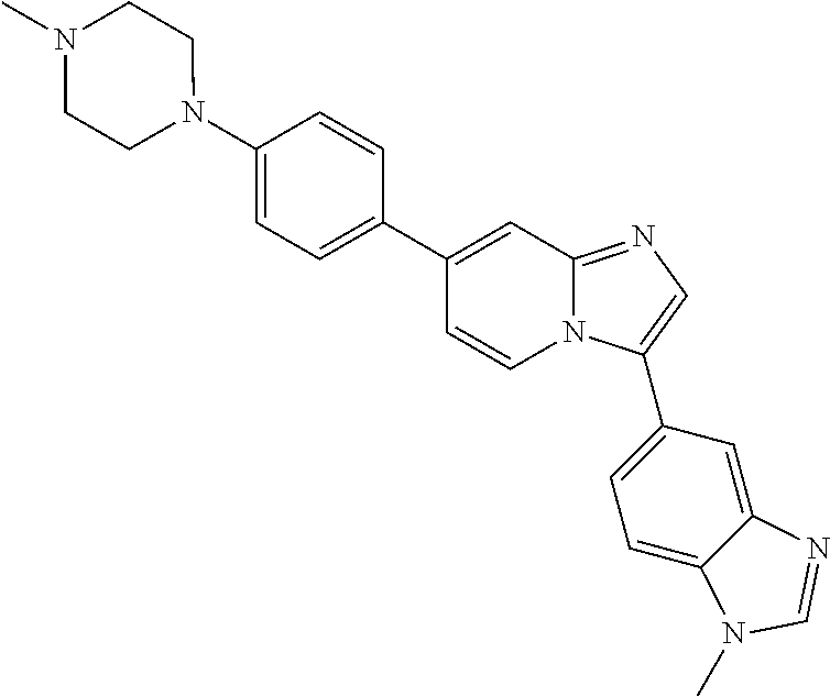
C1(C2=CC=C(N3CCN(C)CC3)C=C2)=CC2=NC=C(C3=CC=C4C(=C3)N=CN4C)N2C=C1
